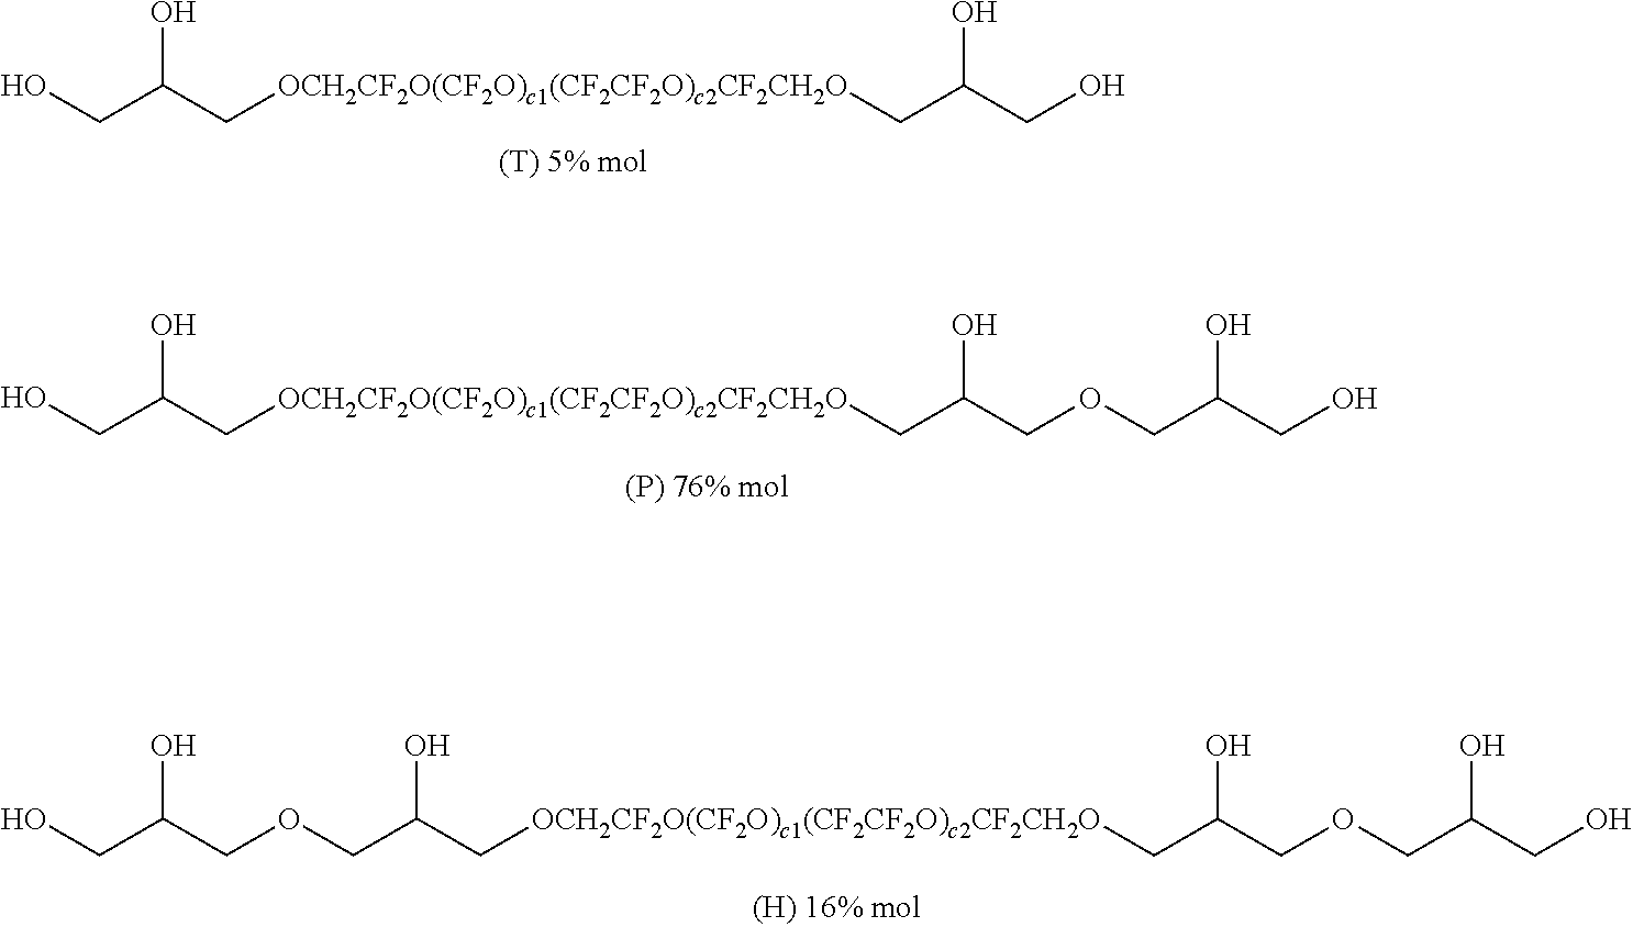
O(CC(C[OCH2CF2O(CF2O)c1(CF2CF2O)c2CF2CH2O]CC(COCC(CO)O)O)O)CC(CO)O.OCC(C[OCH2CF2O(CF2O)c1(CF2CF2O)c2CF2CH2O]CC(CO)O)O.OCC(C[OCH2CF2O(CF2O)c1(CF2CF2O)c2CF2CH2O]CC(COCC(CO)O)O)O
